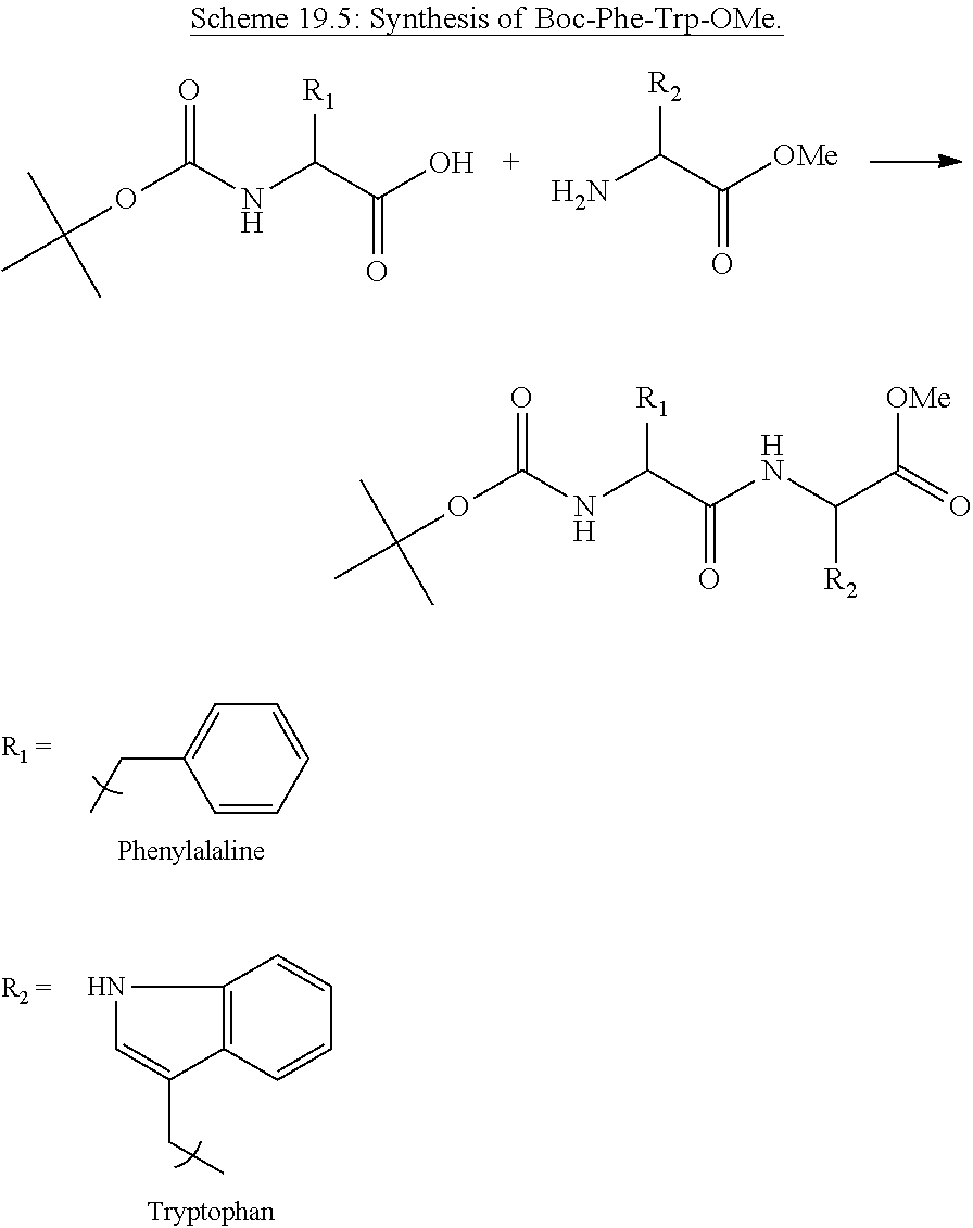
C1=C(CC)C=CC=C1.C12=C(C=CC=C1)C(CC)=CN2.O(C(NC(C(O)=O)[R1])=O)C(C)(C)C.NC(C([OMe])=O)[R2].CC(OC(NC([R1])C(NC([R2])C([OMe])=O)=O)=O)(C)C
